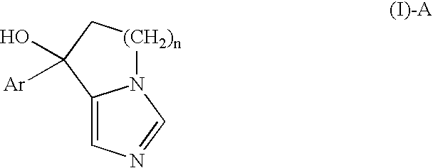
N12[(CH2)n]CC(O)([Ar])C1=CN=C2
